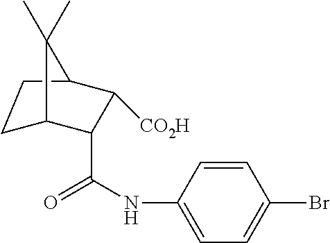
C12CCC(C(C(NC3=CC=C(Br)C=C3)=O)C1[CO2H])C2(C)C
